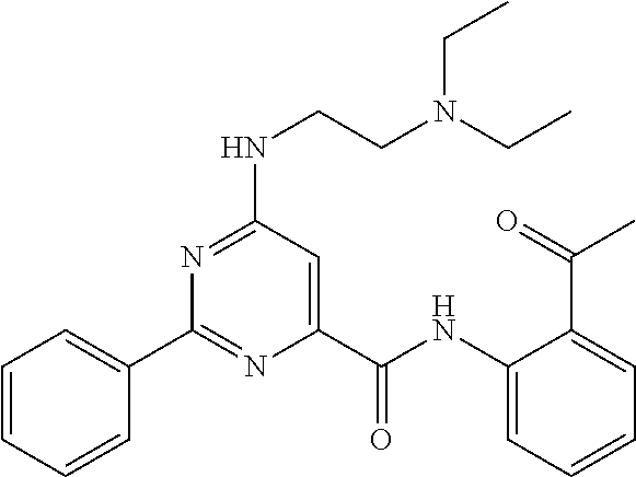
C1=CC=CC(C2=NC(C(NC3=CC=CC=C3C(=O)C)=O)=CC(NCCN(CC)CC)=N2)=C1
